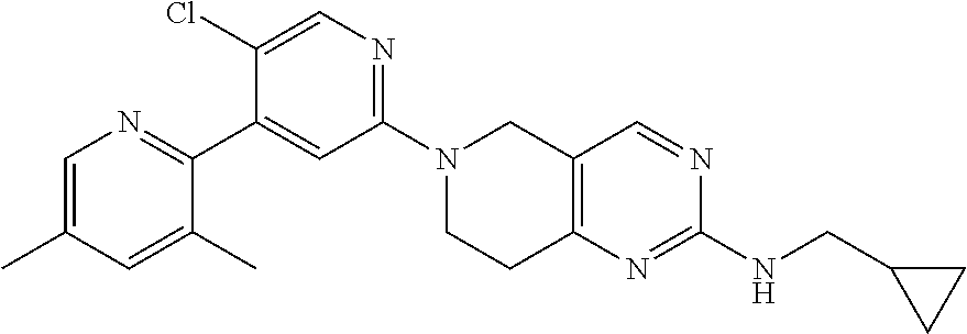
N1(C2=NC=C(Cl)C(C3=NC=C(C)C=C3C)=C2)CCC2=C(C1)C=NC(NCC1CC1)=N2
